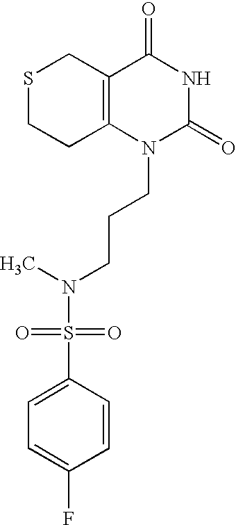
S1CCC2=C(C1)C(=O)NC(=O)N2CCCN(S(C1=CC=C(F)C=C1)(=O)=O)C
